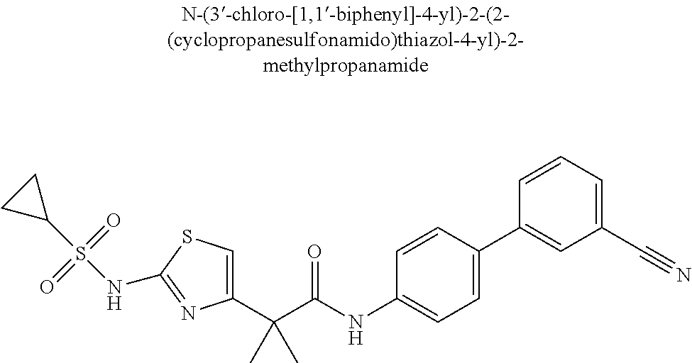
C1(C(C(NC2=CC=C(C3=CC(C#N)=CC=C3)C=C2)=O)(C)C)=CSC(NS(C2CC2)(=O)=O)=N1
